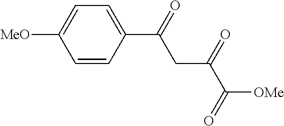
C1=C(C(=O)CC(=O)C([OMe])=O)C=CC([MeO])=C1
